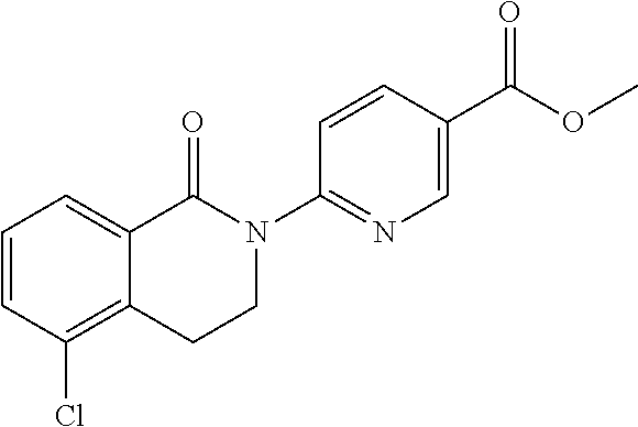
C1=CC(Cl)=C2C(=C1)C(=O)N(C1=NC=C(C(OC)=O)C=C1)CC2
